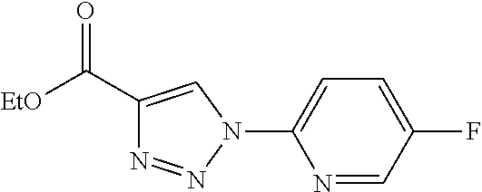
C1(C(=O)[EtO])=CN(C2=CC=C(F)C=N2)N=N1
